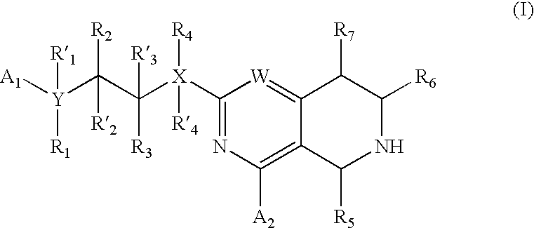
C1([X](C(C([Y]([A1])([R1])[R1])([R2])[R2])([R3])[R3])([R4])[R4])=NC([A2])=C2C(=[W]1)C([R7])C([R6])NC2[R5]
